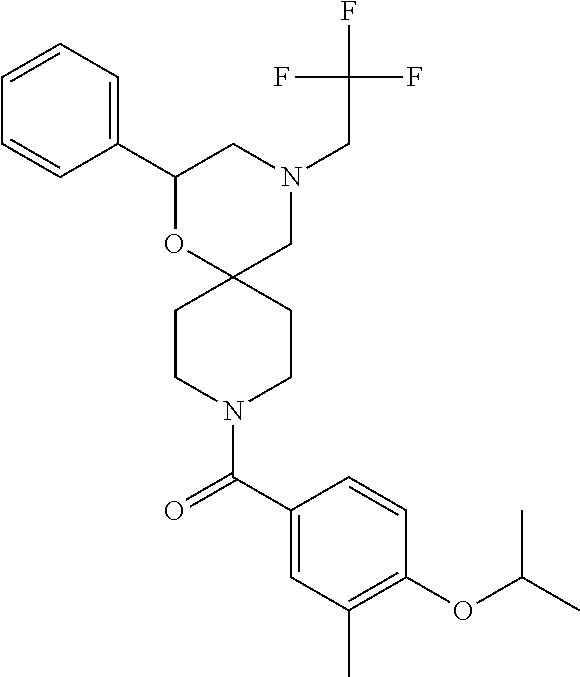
N1(CC(F)(F)F)CC2(OC(C3=CC=CC=C3)C1)CCN(C(C1=CC(C)=C(OC(C)C)C=C1)=O)CC2
